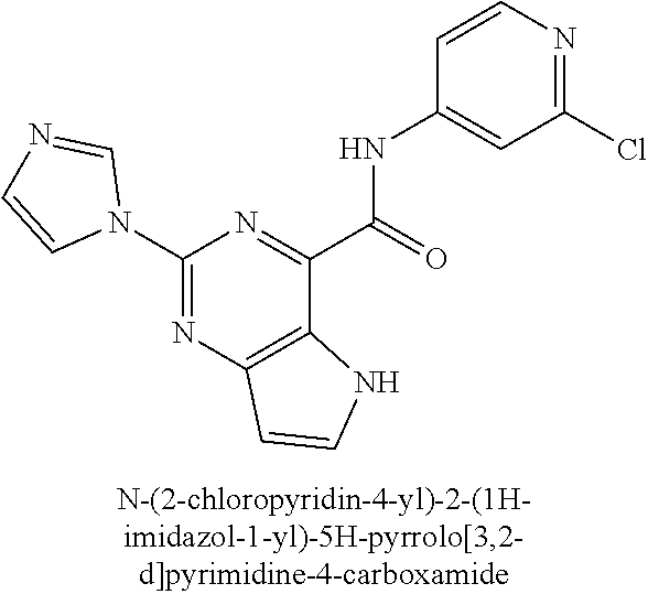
C1(N2C=NC=C2)=NC2=C(C(C(=O)NC3=CC(Cl)=NC=C3)=N1)NC=C2
